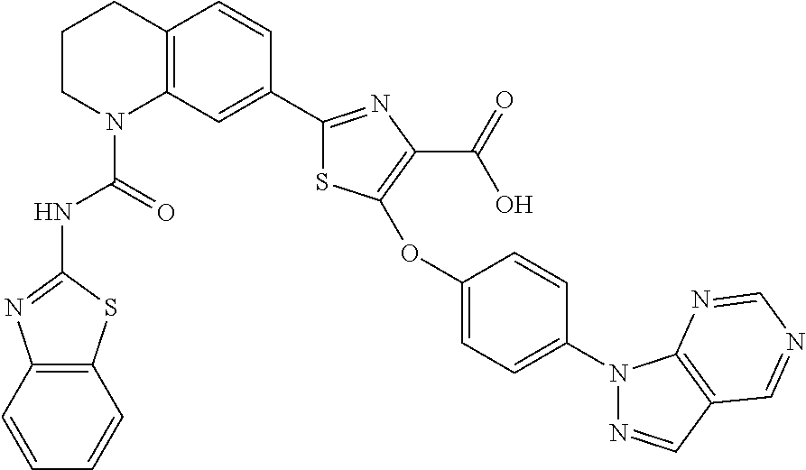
C1CN(C(=O)NC2=NC3=C(S2)C=CC=C3)C2=C(C1)C=CC(C1=NC(C(=O)O)=C(OC3=CC=C(N4N=CC5=C4N=CN=C5)C=C3)S1)=C2
